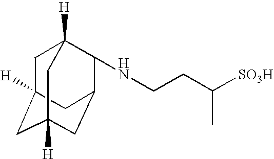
C1C2([H])CC3([H])CC(C(NCCC([SO3H])C)C1([H])C3)C2
